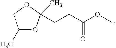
C1(C)OC(CCC(OC)=O)(C)OC1
